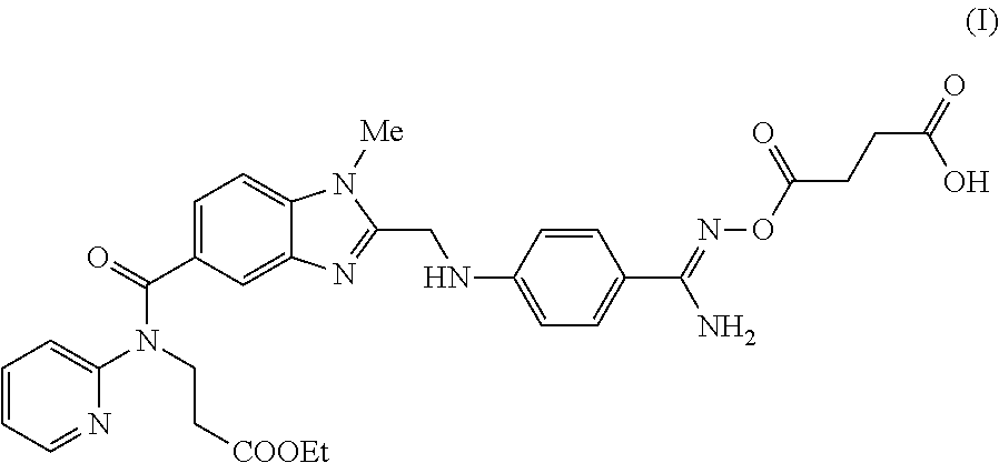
C1=CC=NC(N(CC[COOEt])C(=O)C2=CC=C3C(=C2)N=C(CNC2=CC=C(C(=NOC(CCC(O)=O)=O)N)C=C2)N3[Me])=C1
